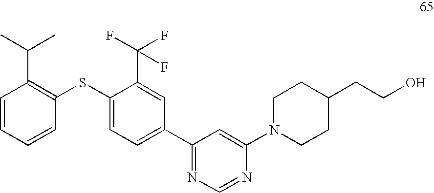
C1=CC=CC(SC2=CC=C(C3=NC=NC(N4CCC(CCO)CC4)=C3)C=C2C(F)(F)F)=C1C(C)C
